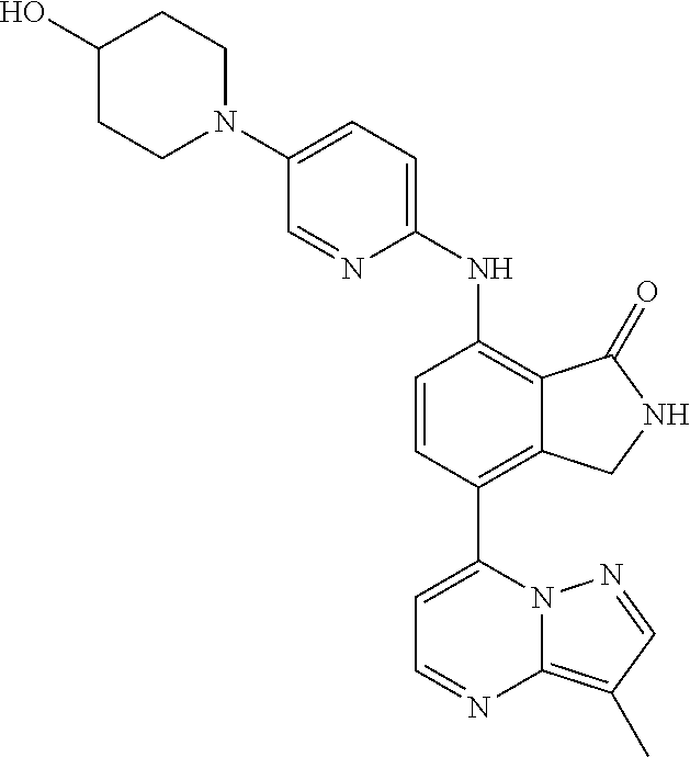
N1(C2=CC=C(NC3=C4C(=C(C5=CC=NC6=C(C)C=NN56)C=C3)CNC4=O)N=C2)CCC(O)CC1
